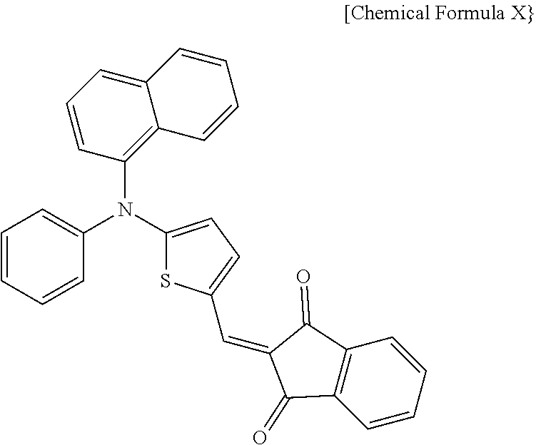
C1=CC(N(C2=CC=C(C=C3C(=O)C4=C(C3=O)C=CC=C4)S2)C2=CC=CC=C2)=C2C(=C1)C=CC=C2
